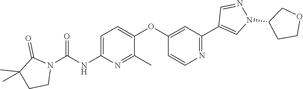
C1=C(NC(N2C(=O)C(C)(C)CC2)=O)N=C(C)C(OC2=CC(C3=CN(C4CCOC4)N=C3)=NC=C2)=C1
